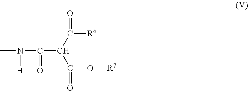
CN([H])C(=O)C(C(=O)[R6])C(=O)O[R7]
